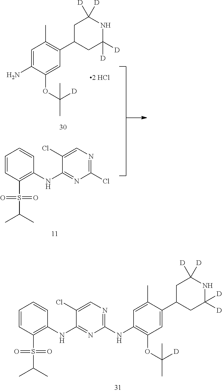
C1=CC(S(C(C)C)(=O)=O)=C(NC2=NC(NC3=C(OC(C)([D])C)C=C(C4CC([D])([D])NC([D])([D])C4)C(C)=C3)=NC=C2Cl)C=C1.C1=C(N)C(OC(C)([D])C)=CC(C2CC([D])([D])NC([D])([D])C2)=C1C.C1=CC(S(C(C)C)(=O)=O)=C(NC2=NC(Cl)=NC=C2Cl)C=C1
